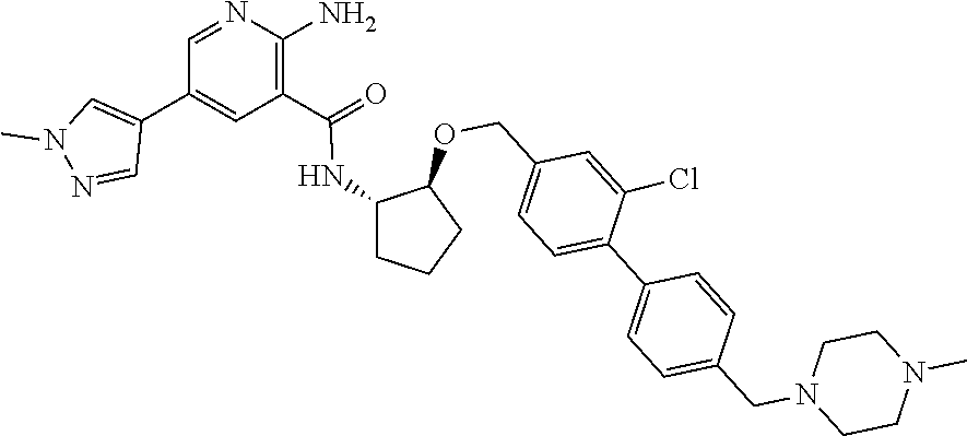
C1=NC(N)=C(C(NC2CCCC2OCC2=CC=C(C3=CC=C(CN4CCN(C)CC4)C=C3)C(Cl)=C2)=O)C=C1C1=CN(C)N=C1
